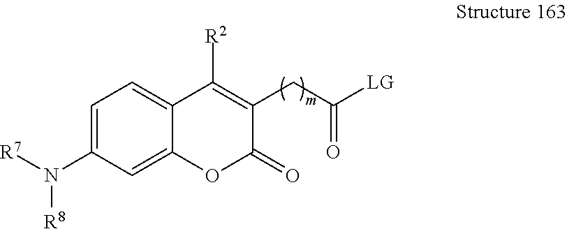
C12=CC(N([R7])[R8])=CC=C1C([R2])=C(CC(=O)[LG])C(=O)O2
